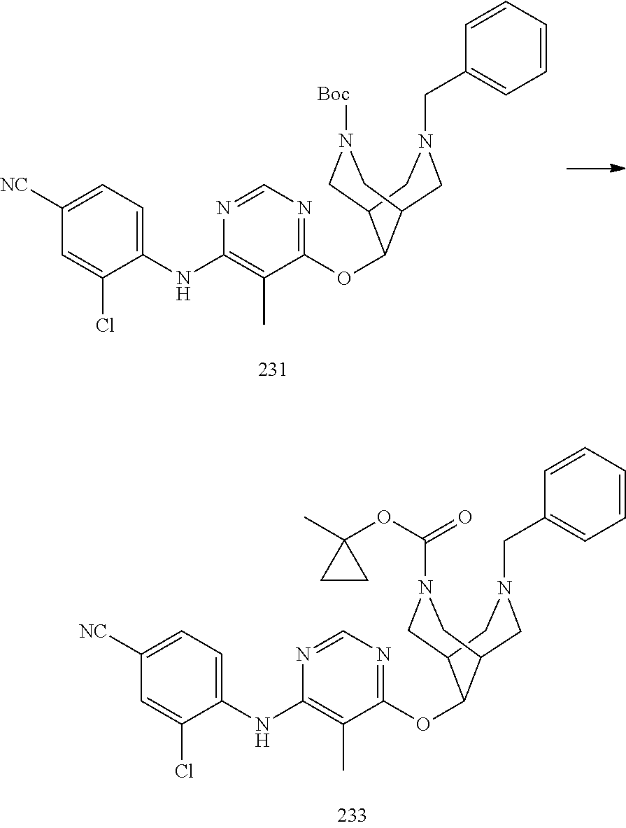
C1(OC2C3CN([Boc])CC2CN(CC2=CC=CC=C2)C3)=NC=NC(NC2=CC=C([NC])C=C2Cl)=C1C.C1(OC2C3CN(C(=O)OC4(C)CC4)CC2CN(CC2=CC=CC=C2)C3)=NC=NC(NC2=CC=C([NC])C=C2Cl)=C1C
